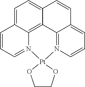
C1=C2C3=C4C(=C1)C=CC1=CC=CN(=C41)[Pt]1(N3=CC=C2)OCCO1
